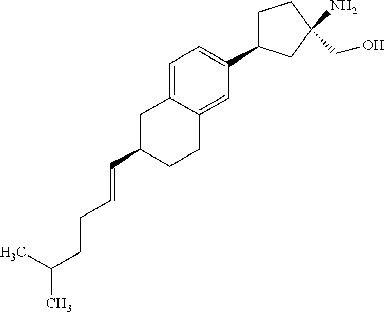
C1(C=CCCC(C)C)CCC2=CC(C3CCC(N)(CO)C3)=CC=C2C1
